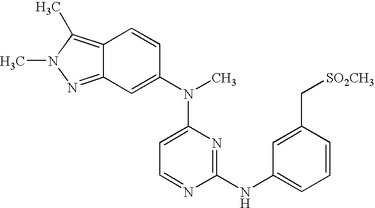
C12=C(C)N(C)N=C1C=C(N(C1=CC=NC(NC3=CC=CC(C[SO2CH3])=C3)=N1)C)C=C2
